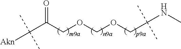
C(C(COCOCC(NC)(C)C)=O)([Akn])(C)C
